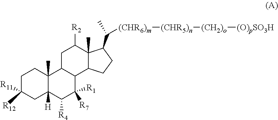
C1C([R12])([R11])CC2([H])C(C)(C1)C1C(C([R7])([R1])C2[R4])C2C(C)(C([R2])C1)C(C(C)[(CHR6)m][(CHR5)n][(CH2)o][(O)pSO3H])CC2
